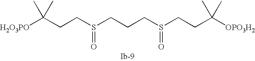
C(CCS(CCCS(CCC(C)([OPO3H2])C)=O)=O)(C)([H2O3PO])C
